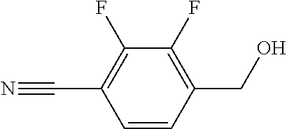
C1=CC(CO)=C(F)C(F)=C1C#N
